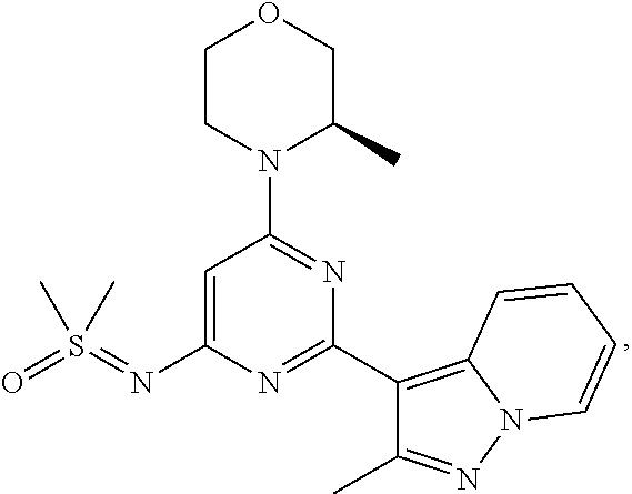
C1CN(C2=NC(C3=C4N(N=C3C)C=CC=C4)=NC(N=S(=O)(C)C)=C2)C(C)CO1
